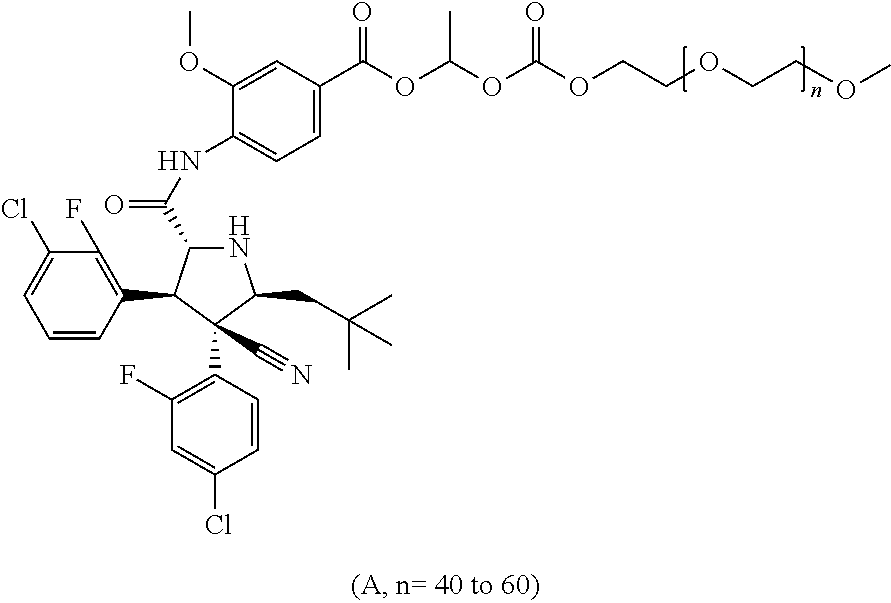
C1=CC(C2C(C(NC3=CC=C(C(OC(OC(OCCOCCOC)=O)C)=O)C=C3OC)=O)NC(CC(C)(C)C)C2(C2=C(F)C=C(Cl)C=C2)C#N)=C(F)C(Cl)=C1
